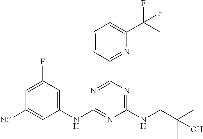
N1=C(C2=NC(C(C)(F)F)=CC=C2)N=C(NCC(C)(C)O)N=C1NC1=CC(F)=CC([NC])=C1
